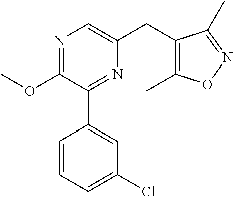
C1(OC)=NC=C(CC2=C(C)ON=C2C)N=C1C1=CC(Cl)=CC=C1
